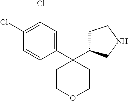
C1C(C2(C3=CC(Cl)=C(Cl)C=C3)CCOCC2)CNC1
